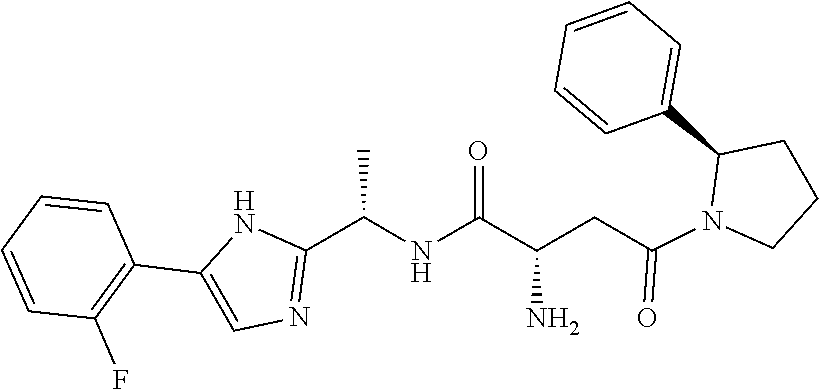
C1(C2=CC=CC=C2)CCCN1C(CC(C(NC(C1=NC=C(C2=C(F)C=CC=C2)N1)C)=O)N)=O
